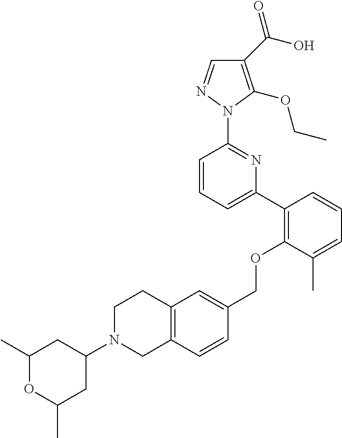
C1(C(O)=O)=C(OCC)N(C2=NC(C3=C(OCC4=CC5=C(C=C4)CN(C4CC(C)OC(C)C4)CC5)C(C)=CC=C3)=CC=C2)N=C1
